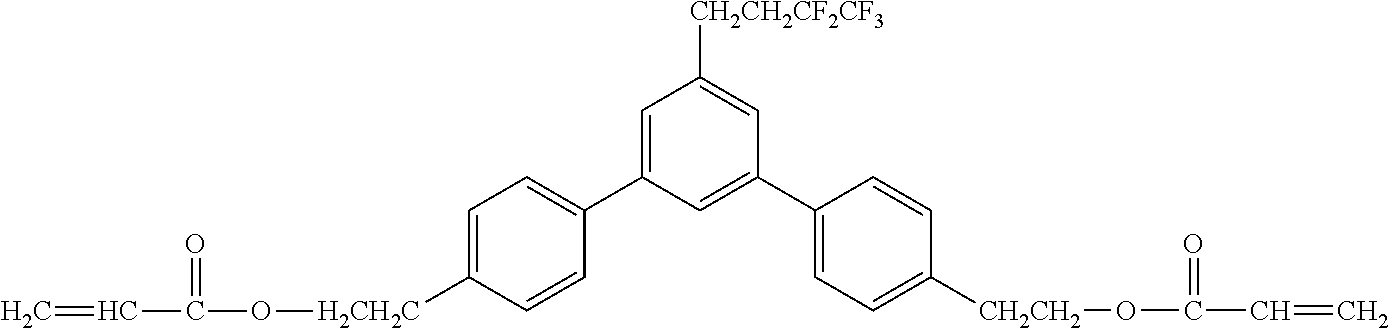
C1=C(C2=CC=C([H2CH2C]OC(C=C)=O)C=C2)C=C(C2=CC=C([CH2CH2]OC(C=C)=O)C=C2)C=C1[CH2CH2CF2CF3]
